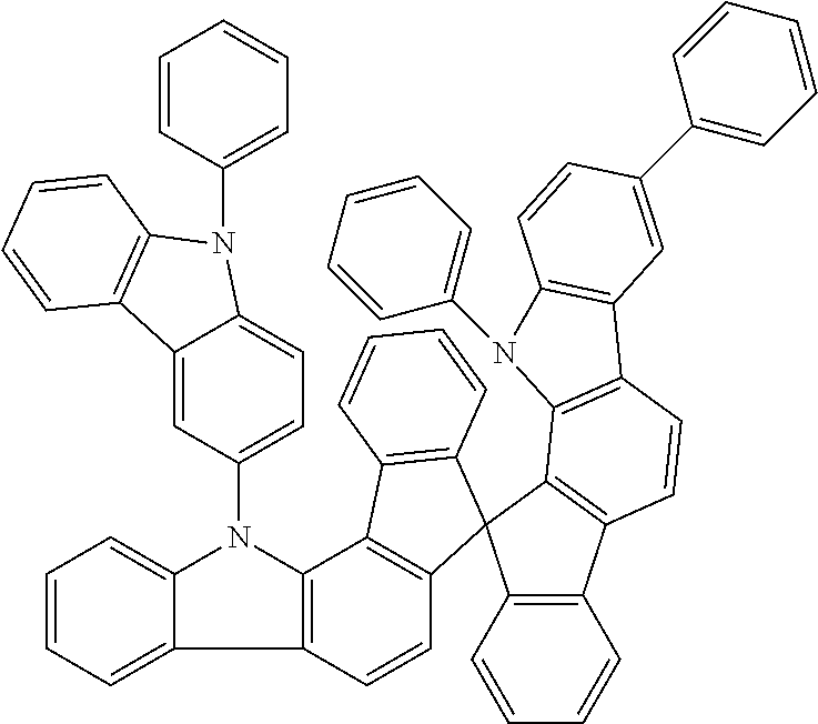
C1=CC=C2C(=C1)N(C1=CC=C3C(=C1)C1=C(N3C3=CC=CC=C3)C=CC=C1)C1=C2C=CC2=C1C1=C(C=CC=C1)C21C2=C(C3=C1C1=C(C=C3)C3=C(C=CC(C4=CC=CC=C4)=C3)N1C1=CC=CC=C1)C=CC=C2
